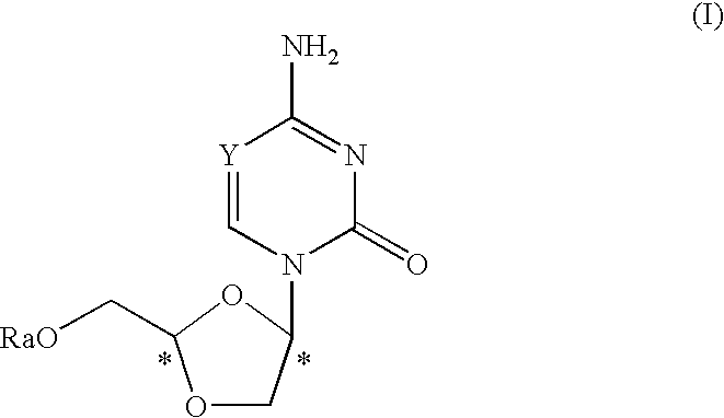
O1CC(N2C(=O)N=C(N)[Y]=C2)OC1C[RaO]
